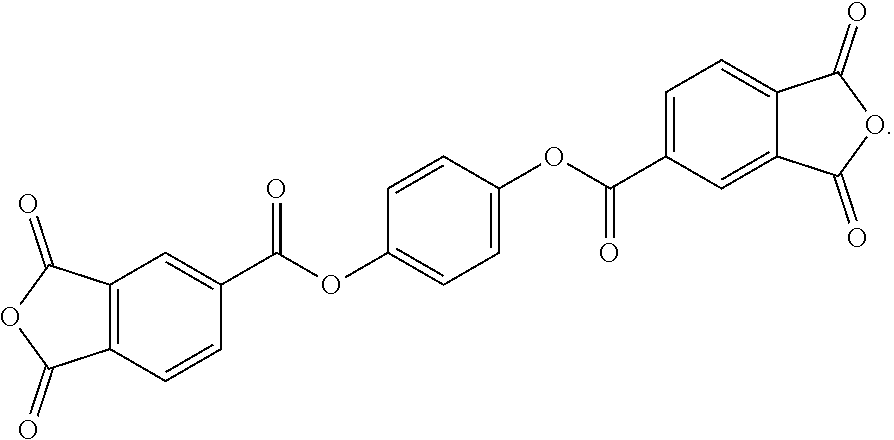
C12=C(C(=O)OC1=O)C=C(C(=O)OC1=CC=C(OC(C3=CC=C4C(=C3)C(=O)OC4=O)=O)C=C1)C=C2
